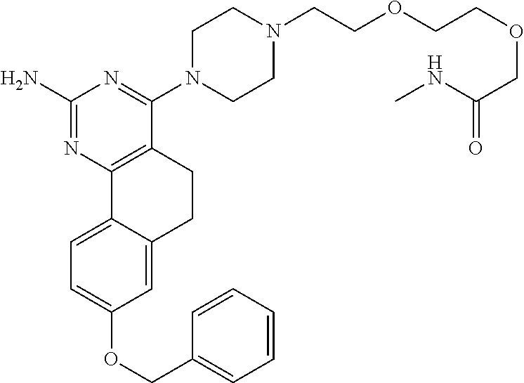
C1(N)=NC2=C(C(N3CCN(CCOCCOCC(NC)=O)CC3)=N1)CCC1=CC(OCC3=CC=CC=C3)=CC=C21
